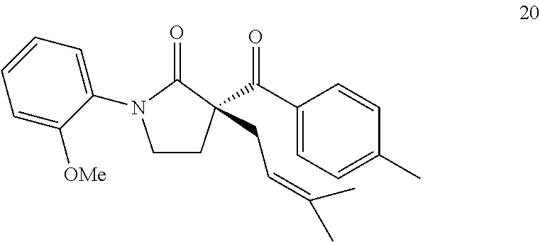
C1CC(C(C2=CC=C(C)C=C2)=O)(CC=C(C)C)C(=O)N1C1=CC=CC=C1[OMe]
